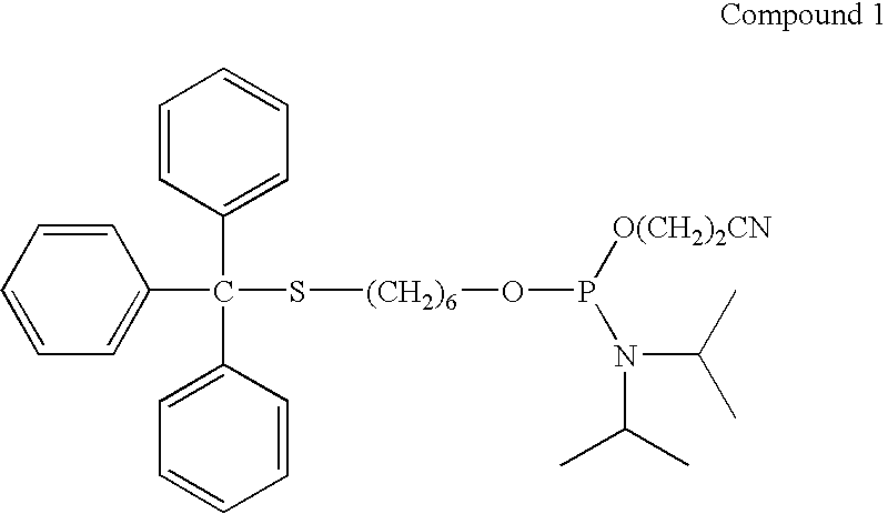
C1=CC(C(C2=CC=CC=C2)(S[(CH2)6]OP([O(CH2)2CN])N(C(C)C)C(C)C)C2=CC=CC=C2)=CC=C1
